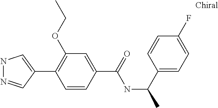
C1(C2=CNN=C2)=C(OCC)C=C(C(=O)NC(C)C2=CC=C(F)C=C2)C=C1
